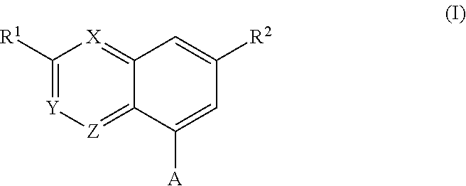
C1([R1])=[Y][Z]=C2C(=[X]1)C=C([R2])C=C2[A]
